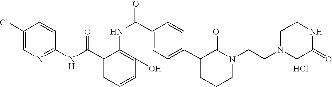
C1(Cl)=CN=C(NC(C2=CC=CC(O)=C2NC(=O)C2=CC=C(C3CCCN(CCN4CC(=O)NCC4)C3=O)C=C2)=O)C=C1.Cl
